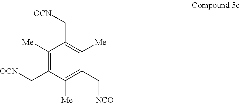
C1([Me])=C(C[OCN])C([Me])=C(C[NCO])C([Me])=C1C[OCN]
